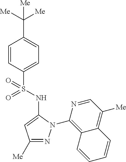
C1(C([Me])([Me])[Me])=CC=C(S(=O)(=O)NC2=CC([Me])=NN2C2=C3C(=C([Me])C=N2)C=CC=C3)C=C1
